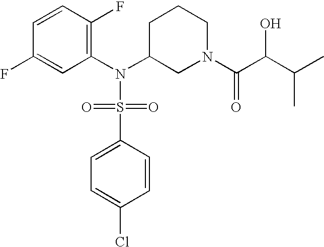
C1=CC(F)=C(N(C2CN(C(=O)C(C(C)C)O)CCC2)S(=O)(=O)C2=CC=C(Cl)C=C2)C=C1F
